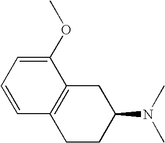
C1(OC)=CC=CC2=C1CC(N(C)C)CC2
